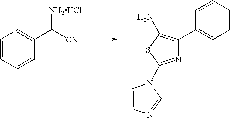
C1=CC=CC(C([CN])[NH2HCl])=C1.N1=C(N2C=CN=C2)SC(N)=C1C1=CC=CC=C1
